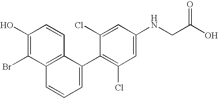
C1(O)=C(Br)C2=C(C=C1)C(C1=C(Cl)C=C(NCC(O)=O)C=C1Cl)=CC=C2
